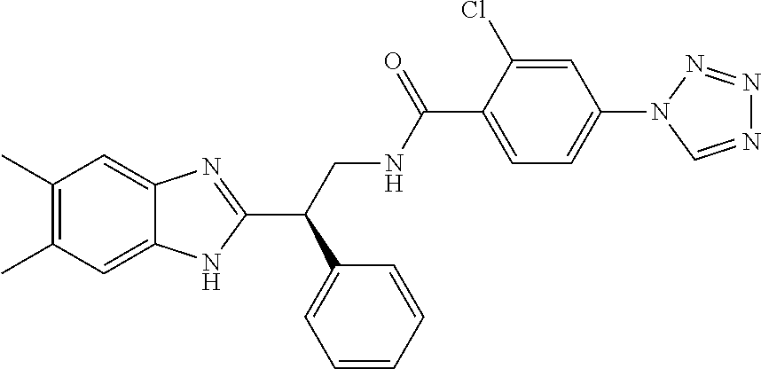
C1(C)=C(C)C=C2C(=C1)N=C(C(CNC(C1=CC=C(N3C=NN=N3)C=C1Cl)=O)C1=CC=CC=C1)N2
